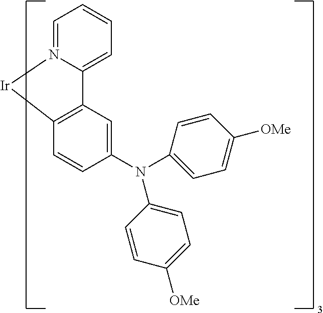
C1=N2C(=CC=C1)C1=C([Ir]2)C=CC(N(C2=CC=C([OMe])C=C2)C2=CC=C([OMe])C=C2)=C1
